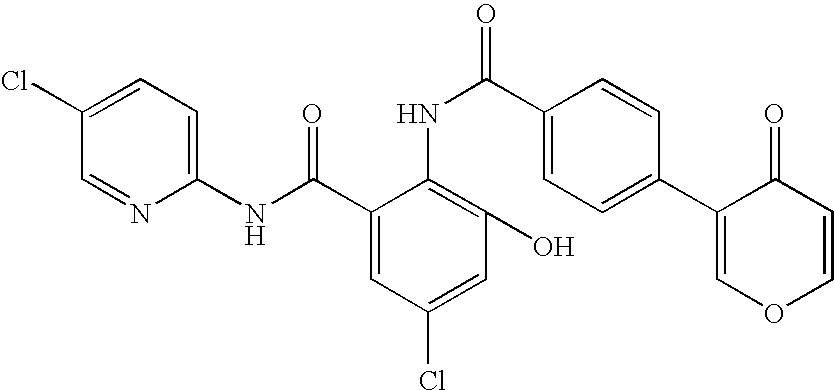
C1(Cl)=CC=C(NC(C2=CC(Cl)=CC(O)=C2NC(=O)C2=CC=C(C3=COC=CC3=O)C=C2)=O)N=C1
